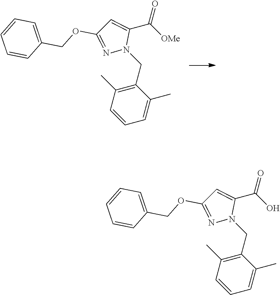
C1(CN2C(C(=O)[OMe])=CC(OCC3=CC=CC=C3)=N2)=C(C)C=CC=C1C.C1(CN2C(C(=O)O)=CC(OCC3=CC=CC=C3)=N2)=C(C)C=CC=C1C
